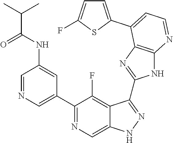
C1=NC=C(C2=NC=C3C(=C2F)C(C2=NC4=C(N2)N=CC=C4C2=CC=C(F)S2)=NN3)C=C1NC(C(C)C)=O
